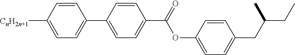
C1=CC([CnH2n+1])=CC=C1C1=CC=C(C(OC2=CC=C(CC(CC)C)C=C2)=O)C=C1
